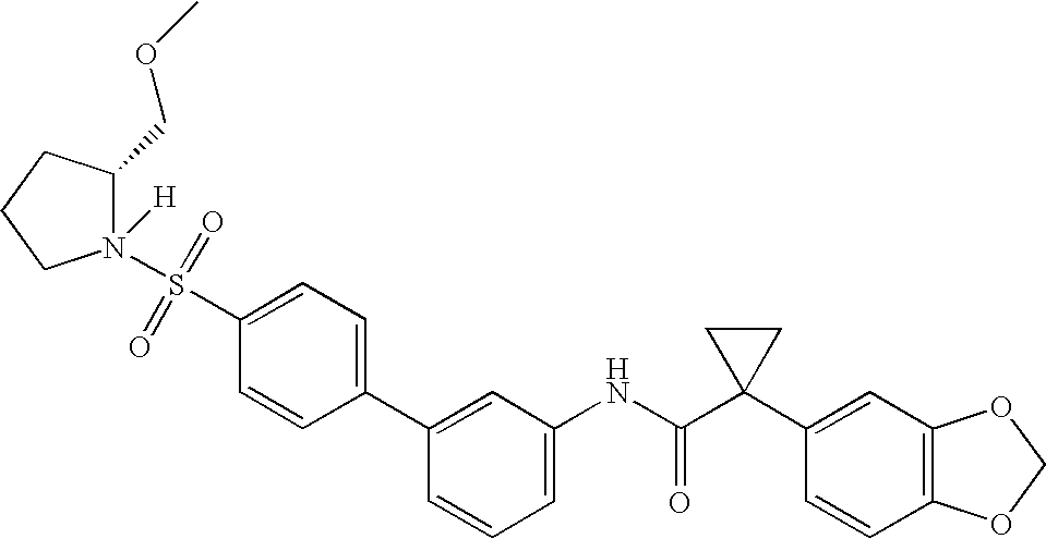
C1(C2=CC(NC(C3(C4=CC5=C(C=C4)OCO5)CC3)=O)=CC=C2)=CC=C(S(N2([H])C(COC)CCC2)(=O)=O)C=C1
